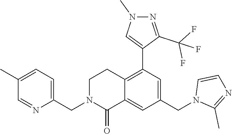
C1(C)=CC=C(CN2CCC3=C(C4=CN(C)N=C4C(F)(F)F)C=C(CN4C(C)=NC=C4)C=C3C2=O)N=C1
